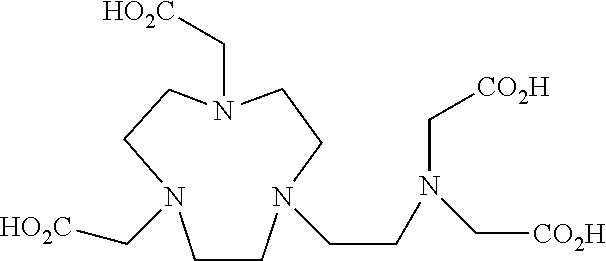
C1CN(CCN(C[CO2H])C[CO2H])CCN(C[HO2C])CCN1C[HO2C]
